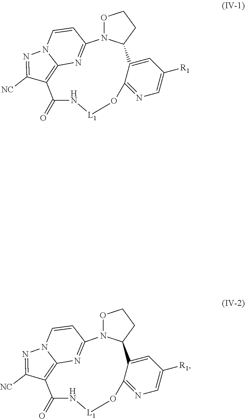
O1N2C(CC1)C1=CC([R1])=CN=C1O[L1]NC(=O)C1=C3N(C=CC2=N3)N=C1[NC].O1N2C(CC1)C1=CC([R1])=CN=C1O[L1]NC(=O)C1=C3N(C=CC2=N3)N=C1[NC]
